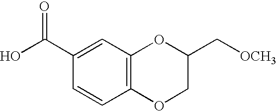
C12=C(C=C(C(O)=O)C=C1)OC(C[OCH3])CO2
